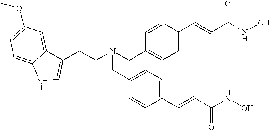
C(C1=CC=C(C=CC(NO)=O)C=C1)N(CCC1=CNC2=CC=C(OC)C=C12)CC1=CC=C(C=CC(NO)=O)C=C1
